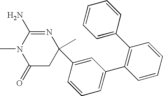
C1(=O)CC(C)(C2=CC(C3=C(C4=CC=CC=C4)C=CC=C3)=CC=C2)N=C(N)N1C
